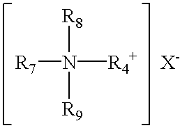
[R7]N([R4+])([R8])[R9].[X-]
